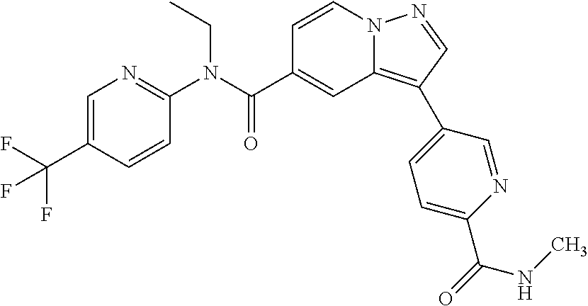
C1=CN2C(=C(C3=CC=C(C(=O)NC)N=C3)C=N2)C=C1C(N(C1=NC=C(C(F)(F)F)C=C1)CC)=O
